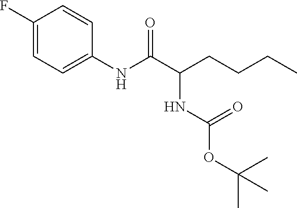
C1(F)=CC=C(NC(C(CCCC)NC(OC(C)(C)C)=O)=O)C=C1
